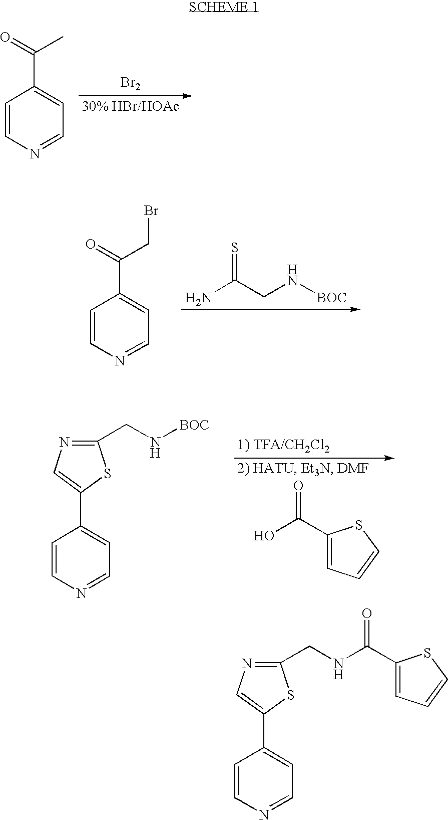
[Br2].C1=CN=CC=C1C(=O)C.NC(CN[BOC])=S.C1=CN=CC=C1C(=O)CBr.C1(C(O)=O)=CC=CS1.C1=CN=CC=C1C1=CN=C(CN[BOC])S1.C1=CN=CC=C1C1=CN=C(CNC(C2=CC=CS2)=O)S1
